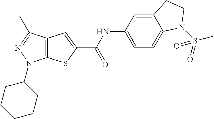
C12=C(C(C)=NN1C1CCCCC1)C=C(C(NC1=CC=C3C(=C1)CCN3S(=O)(C)=O)=O)S2
